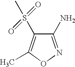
C1(N)=NOC(C)=C1S(C)(=O)=O
